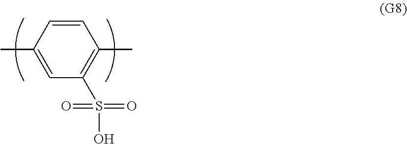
C1=CC(C)=CC(S(=O)(=O)O)=C1C
